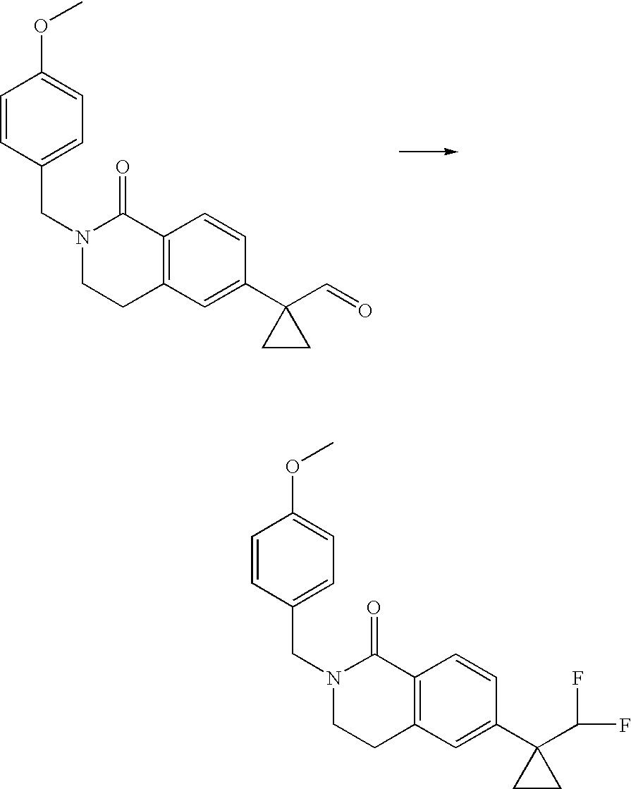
C1=CC(CN2CCC3=C(C2=O)C=CC(C2(C=O)CC2)=C3)=CC=C1OC.C1=CC(CN2CCC3=C(C2=O)C=CC(C2(C(F)F)CC2)=C3)=CC=C1OC
